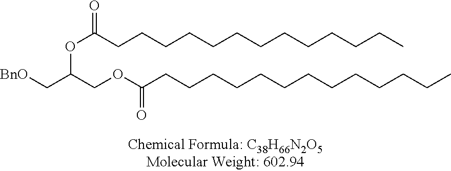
[BnO]CC(COC(CCCCCCCCCCCCC)=O)OC(CCCCCCCCCCCCC)=O
